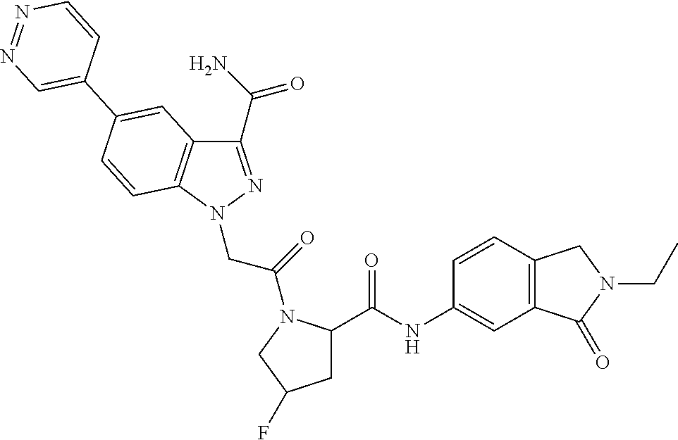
C1(NC(=O)C2CC(F)CN2C(CN2N=C(C(=O)N)C3=C2C=CC(C2=CN=NC=C2)=C3)=O)=CC2=C(C=C1)CN(CC)C2=O
